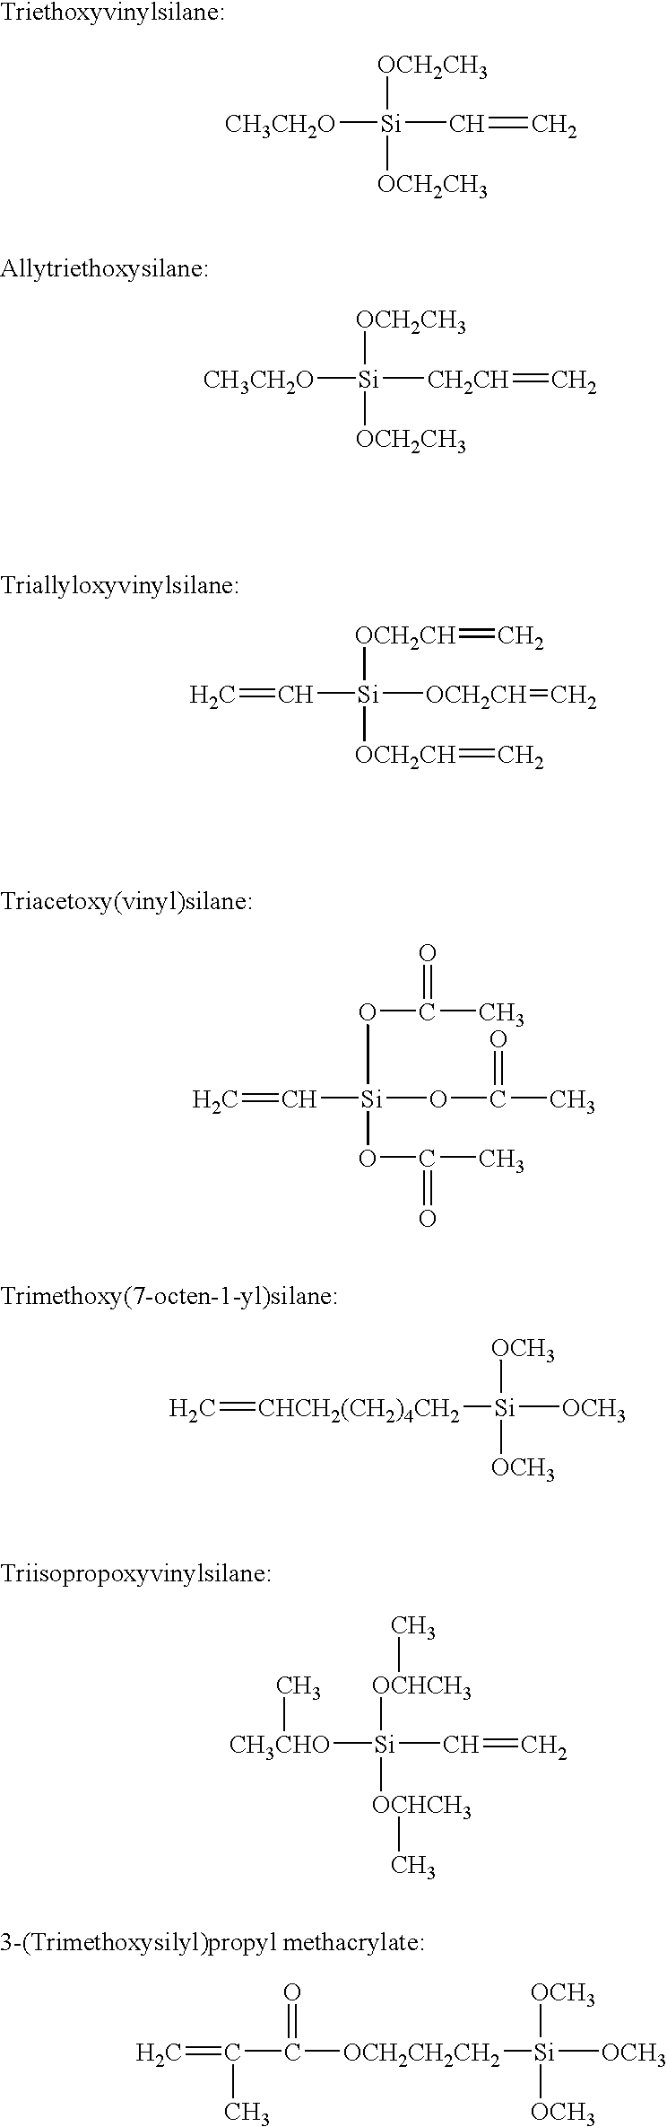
[CH3CH2O][Si]([OCH2CH3])([OCH2CH3])C=C.[CH3CH2O][Si]([OCH2CH3])([OCH2CH3])[CH2CH]=C.[Si]([OCH2CH]=C)([OCH2CH]=C)([OCH2CH]=C)C=C.C=C[Si](OC(C)=O)(OC(=O)C)OC(=O)C.C=[CHCH2(CH2)4CH2][Si]([OCH3])([OCH3])[OCH3].[CH3CHO](C)[Si]([OCHCH3]C)([OCHCH3]C)C=C.C(C)(C(=O)[OCH2CH2CH2][Si]([OCH3])([OCH3])[OCH3])=C
